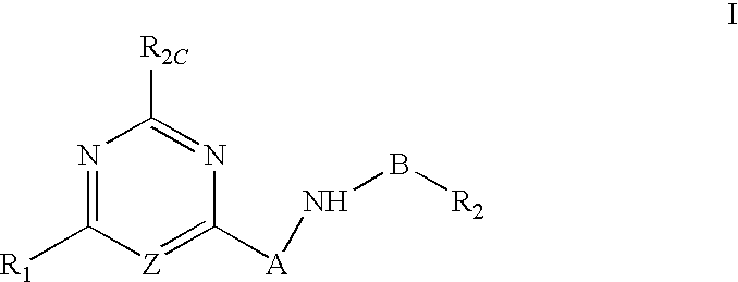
N1=C([R1])[Z]=C([A]NB[R2])N=C1[R2C]
